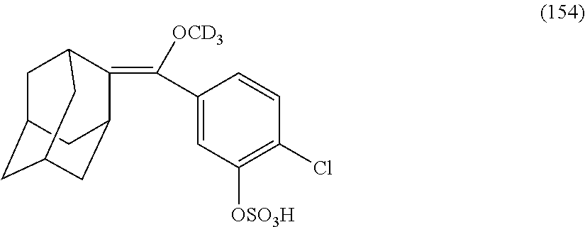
C1(C([OCD3])=C2C3CC4CC(CC2C4)C3)=CC([OSO3H])=C(Cl)C=C1
